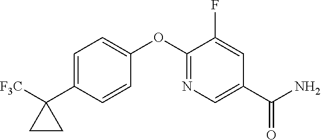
C1=C(C2([F3C])CC2)C=CC(OC2=NC=C(C(N)=O)C=C2F)=C1
